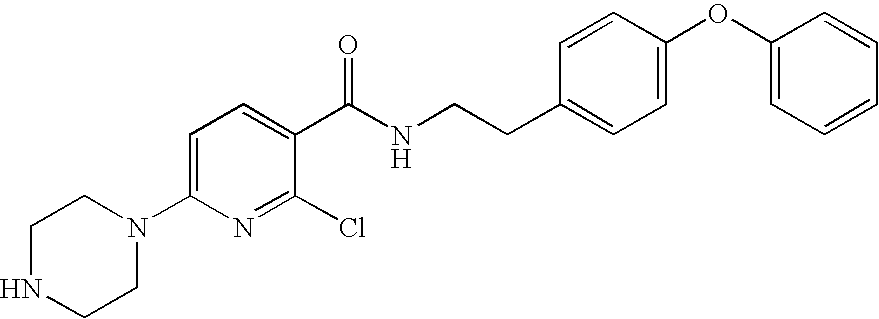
C1=C(N2CCNCC2)N=C(Cl)C(C(NCCC2=CC=C(OC3=CC=CC=C3)C=C2)=O)=C1
